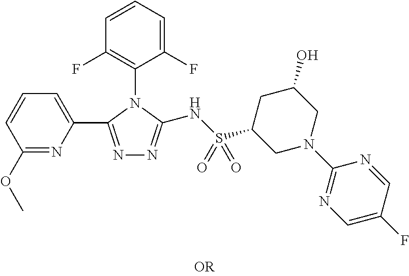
C1=CC(F)=C(N2C(NS(C3CN(C4=NC=C(F)C=N4)CC(O)C3)(=O)=O)=NN=C2C2=CC=CC(OC)=N2)C(F)=C1
